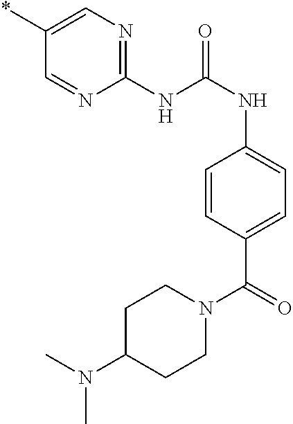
C1(NC(NC2=CC=C(C(N3CCC(N(C)C)CC3)=O)C=C2)=O)=NC=C(*)C=N1
